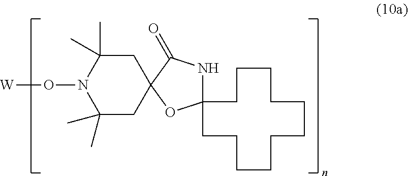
C1(C)(C)CC2(CC(C)(C)N1O[W])C(=O)NC1(O2)CCCCCCCCCCC1
